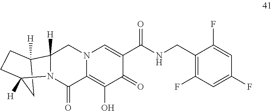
N12C(=O)C3=C(O)C(=O)C(C(NCC4=C(F)C=C(F)C=C4F)=O)=CN3CC1([H])C1([H])CCC2([H])C1
